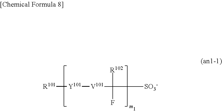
[R101][Y101][V101]C([R102])([SO3-])F
